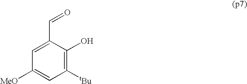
C(C1=CC([MeO])=CC([tBu])=C1O)=O
